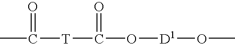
CC(=O)[T]C(=O)O[D1]OC
